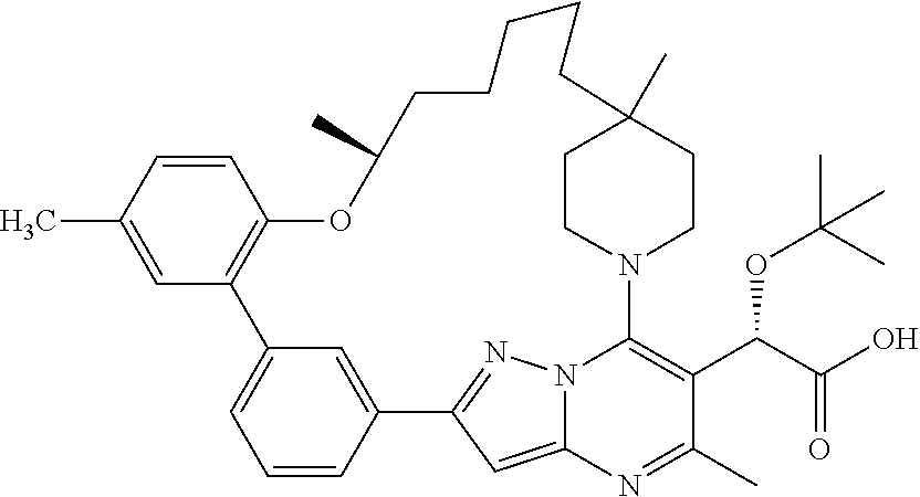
C12=CC=CC(=C1)C1=NN3C(=C1)N=C(C)C(C(C(O)=O)OC(C)(C)C)=C3N1CCC(C)(CC1)CCCCCC(C)OC1=C2C=C(C)C=C1
